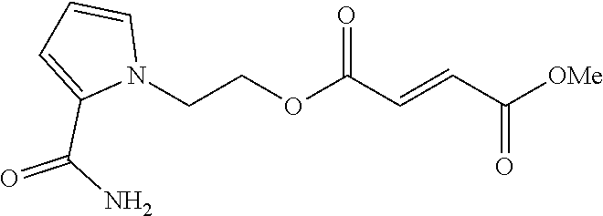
[OMe]C(C=CC(OCCN1C=CC=C1C(N)=O)=O)=O
